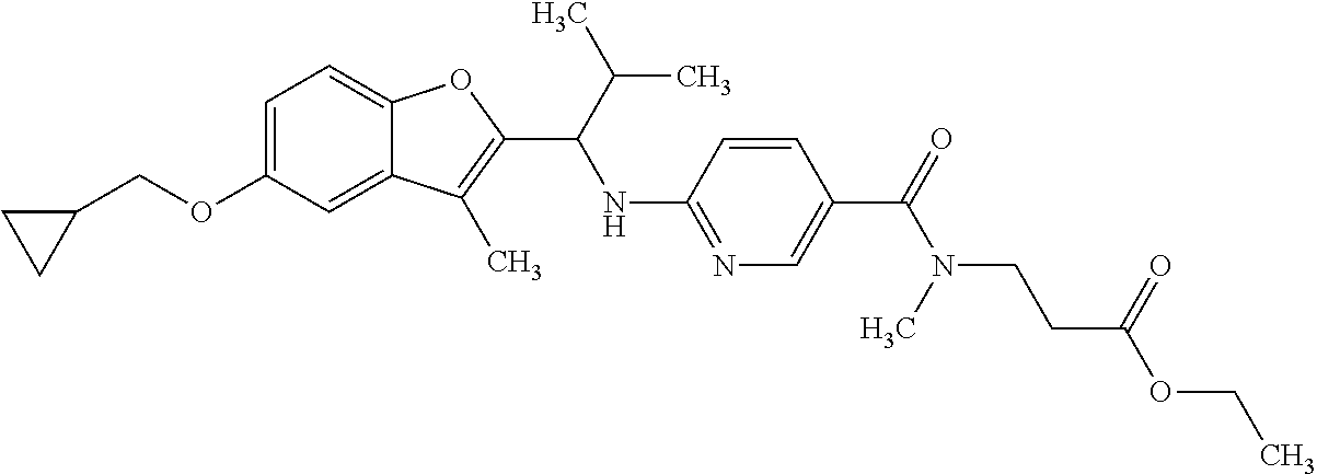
O(C1=CC=C2C(=C1)C(C)=C(C(NC1=NC=C(C(N(CCC(=O)OCC)C)=O)C=C1)C(C)C)O2)CC1CC1
